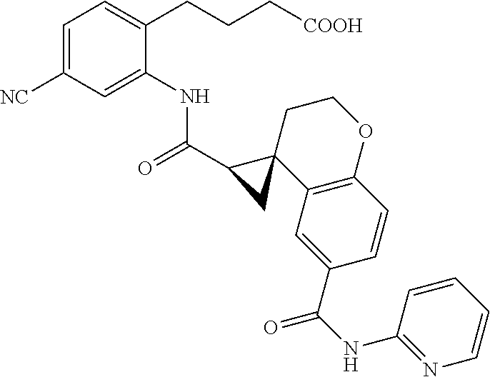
C1(C(=O)NC2=CC([NC])=CC=C2CCC[COOH])C2(C3=C(OCC2)C=CC(C(NC2=NC=CC=C2)=O)=C3)C1
